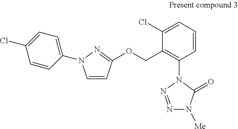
C1=CC(OCC2=C(N3N=NN([Me])C3=O)C=CC=C2Cl)=NN1C1=CC=C(Cl)C=C1
